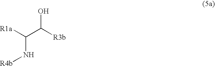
[R1a]C(C([R3b])O)N[R4b]
